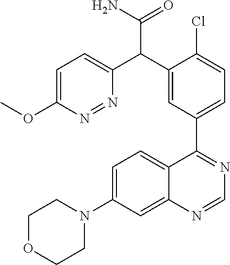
C12=CC(N3CCOCC3)=CC=C1C(C1=CC=C(Cl)C(C(C3=CC=C(OC)N=N3)C(N)=O)=C1)=NC=N2
